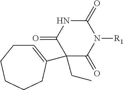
C1(=O)N([R1])C(=O)NC(=O)C1(C1=CCCCCC1)CC
